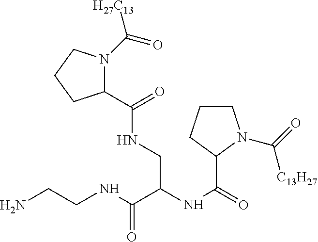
N1(C(=O)[H27C13])C(C(NCC(NC(=O)C2N(C(=O)[C13H27])CCC2)C(NCCN)=O)=O)CCC1
